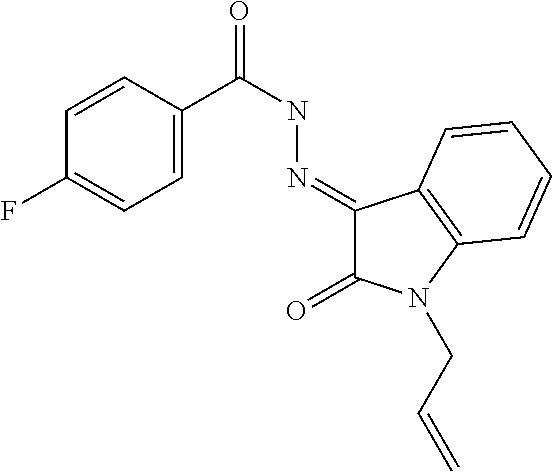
C1=CC(C(NN=C2C(=O)N(CC=C)C3=C2C=CC=C3)=O)=CC=C1F
